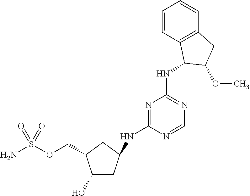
OC1CC(NC2=NC(NC3C4=C(C=CC=C4)CC3OC)=NC=N2)CC1COS(N)(=O)=O
